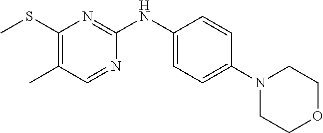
CSC1=C(C)C=NC(NC2=CC=C(N3CCOCC3)C=C2)=N1
